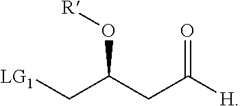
[LG1]CC(CC([H])=O)O[R]
